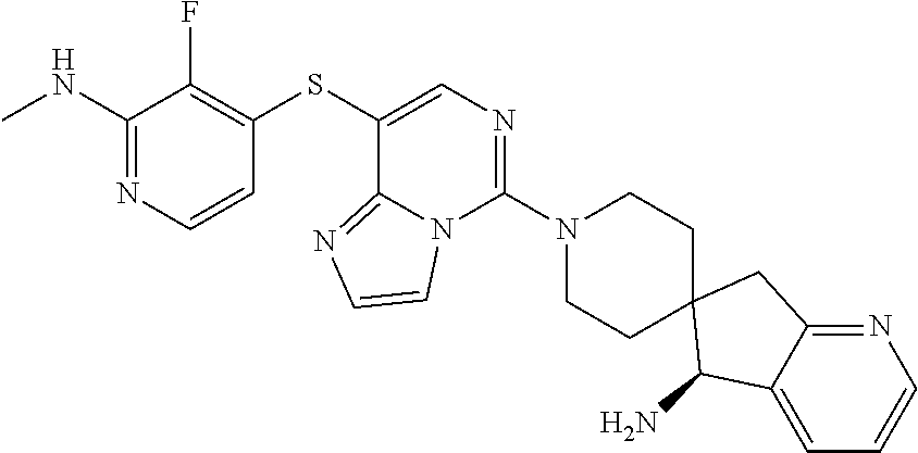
C1=CN=C(NC)C(F)=C1SC1=CN=C(N2CCC3(CC2)C(N)C2=CC=CN=C2C3)N2C1=NC=C2
